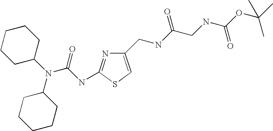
C1(CNC(CNC(OC(C)(C)C)=O)=O)=CSC(NC(N(C2CCCCC2)C2CCCCC2)=O)=N1
